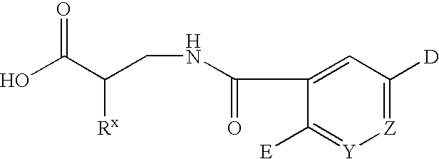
OC(C(CNC(=O)C1=CC([D])=[Z][Y]=C1[E])[Rx])=O
